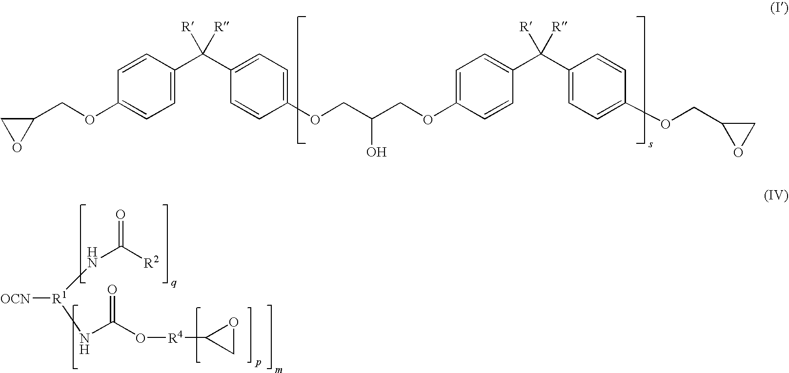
C1(COC2=CC=C(C(C3=CC=C(OCC(COC4=CC=C(C([R])(C5=CC=C(OCC6CO6)C=C5)[R])C=C4)O)C=C3)([R])[R])C=C2)CO1.[OCN][R1](NC([R2])=O)NC(O[R4]C1CO1)=O
